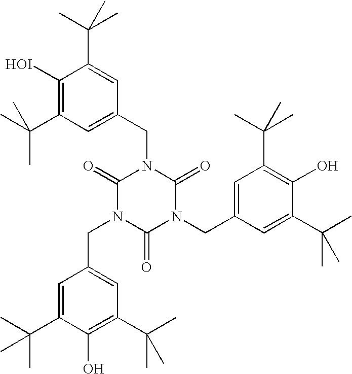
C(C1=CC(C(C)(C)C)=C(O)C(C(C)(C)C)=C1)N1C(=O)N(CC2=CC(C(C)(C)C)=C([HOI])C(C(C)(C)C)=C2)C(=O)N(CC2=CC(C(C)(C)C)=C(O)C(C(C)(C)C)=C2)C1=O
